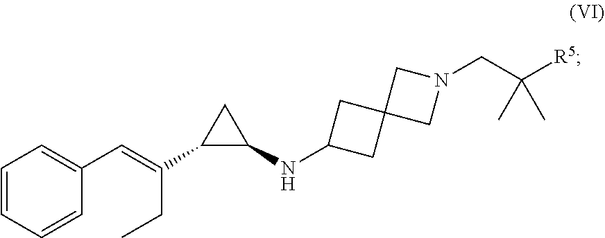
C1=CC=CC(C=C(CC)C2C(NC3CC4(C3)CN(CC([R5])(C)C)C4)C2)=C1
